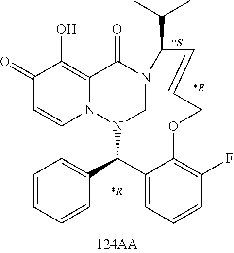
C1(=O)C=CN2C(=C1O)C(=O)N1CN2C(C2=CC=CC=C2)C2=CC=CC(F)=C2OCC=CC1C(C)C.[*R]
